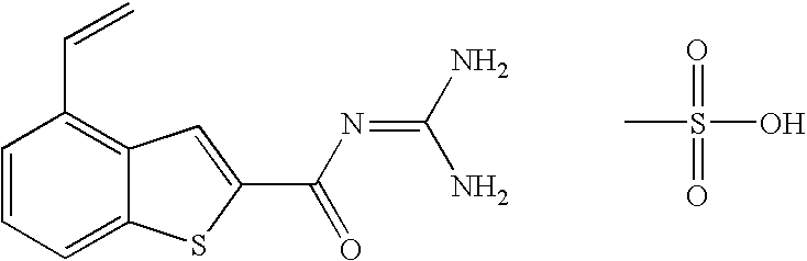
C(C1=C2C(=CC=C1)SC(C(N=C(N)N)=O)=C2)=C.CS(=O)(=O)O
